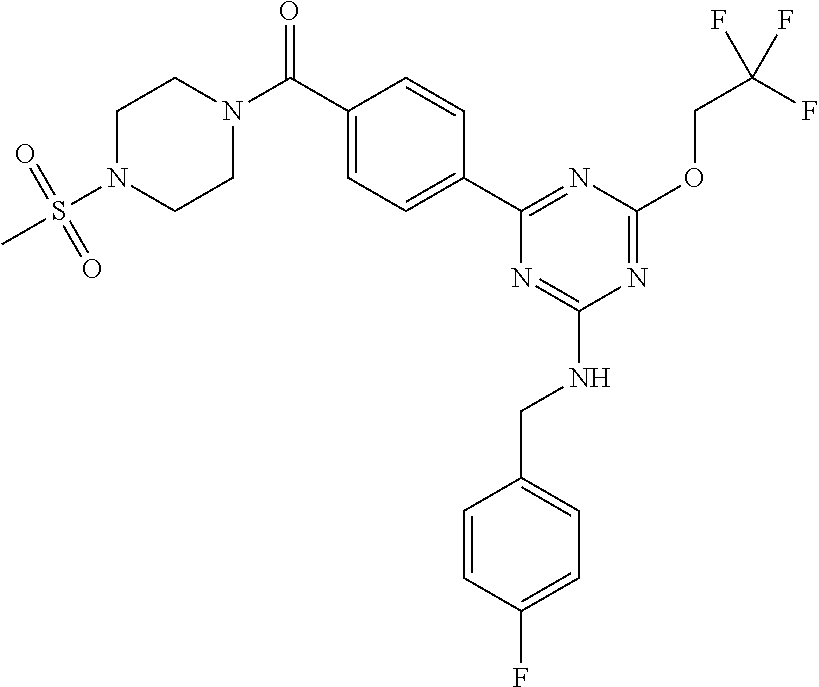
O(C1=NC(NCC2=CC=C(F)C=C2)=NC(C2=CC=C(C(N3CCN(S(C)(=O)=O)CC3)=O)C=C2)=N1)CC(F)(F)F
